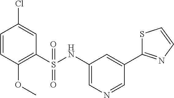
C1=CC(OC)=C(S(NC2=CN=CC(C3=NC=CS3)=C2)(=O)=O)C=C1Cl
